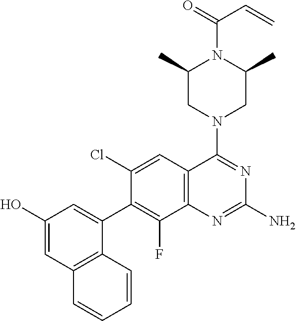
C1(O)=CC2=C(C(C3=C(F)C4=C(C=C3Cl)C(N3CC(C)N(C(=O)C=C)C(C)C3)=NC(N)=N4)=C1)C=CC=C2
